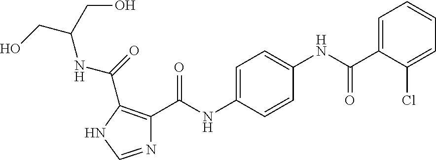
N1=CNC(C(NC(CO)CO)=O)=C1C(NC1=CC=C(NC(C2=CC=CC=C2Cl)=O)C=C1)=O
